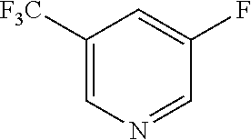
C1([F3C])=CN=CC(F)=C1
